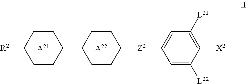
[A21].C1=C([L22])C([X2])=C([L21])C=C1[Z2]C1CCC(C2CCC([R2])CC2)CC1.[A22]
